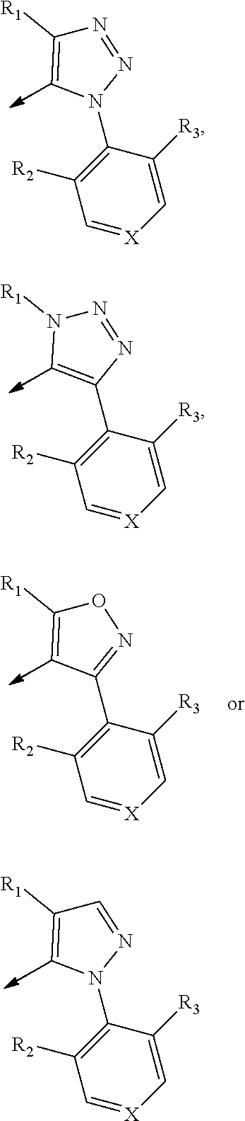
C1(N2N=NC([R1])=C2)=C([R2])C=[X]C=C1[R3].C1(C2=CN([R1])N=N2)=C([R2])C=[X]C=C1[R3].C1(C2=NOC([R1])=C2)=C([R2])C=[X]C=C1[R3].C1(N2N=CC([R1])=C2)=C([R2])C=[X]C=C1[R3]
